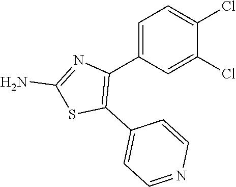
C1=C(C2=C(C3=CC=NC=C3)SC(N)=N2)C=C(Cl)C(Cl)=C1
